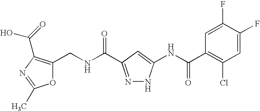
C1(CNC(=O)C2=NNC(NC(C3=C(Cl)C=C(F)C(F)=C3)=O)=C2)=C(C(=O)O)N=C(C)O1
